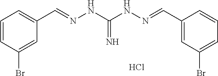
Cl.C1=CC=C(Br)C=C1C=NNC(NN=CC1=CC=CC(Br)=C1)=N
